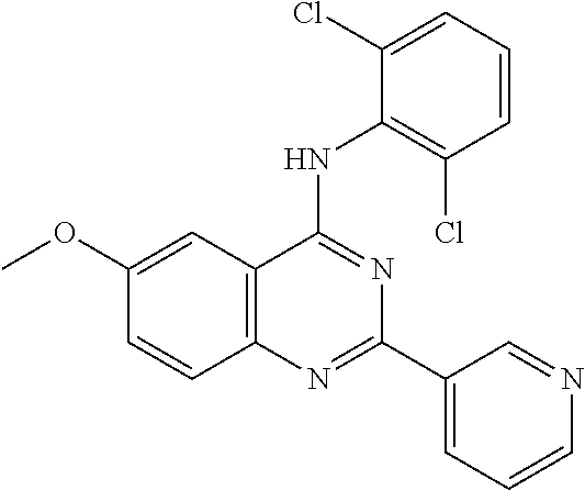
C1(OC)=CC2=C(C=C1)N=C(C1=CC=CN=C1)N=C2NC1=C(Cl)C=CC=C1Cl
